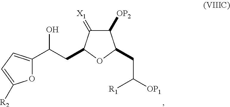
C1([OP2])C(=[X1])C(CC(O)C2=CC=C([R2])O2)OC1CC([OP1])[R1]
